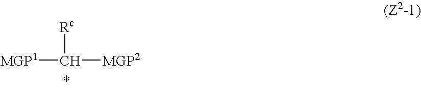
[MGP1]C([MGP2])[Rc]
